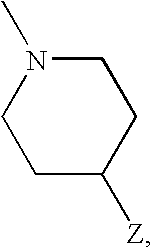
N1(C)CCC([Z])CC1
